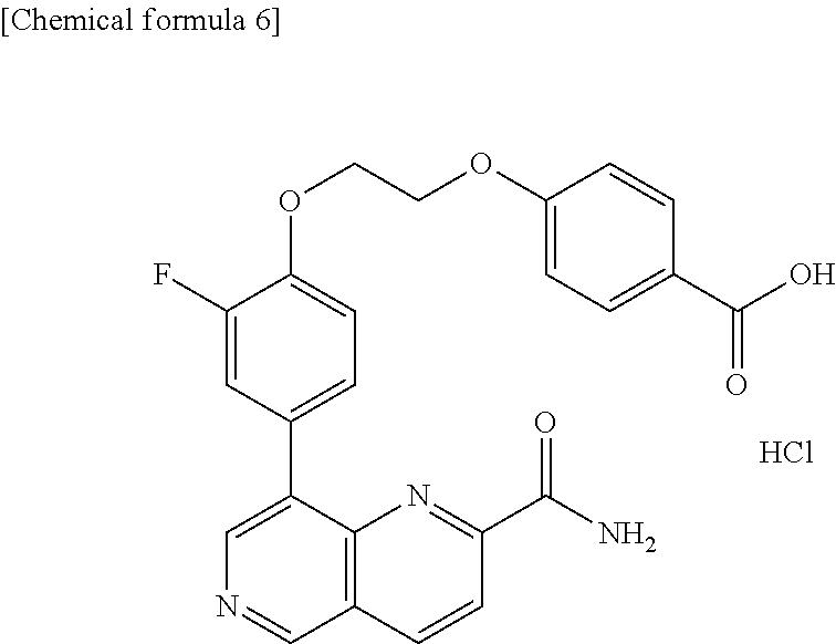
C1=C(F)C(OCCOC2=CC=C(C(O)=O)C=C2)=CC=C1C1=CN=CC2=C1N=C(C(N)=O)C=C2.Cl
